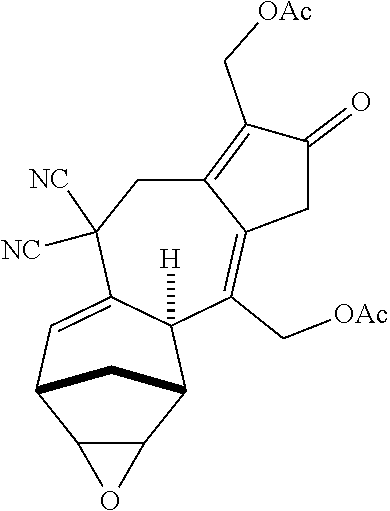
C12C(C3C4([H])C(=CC1C3)C([NC])([NC])CC1=C(C[OAc])C(=O)CC1=C4C[OAc])O2
